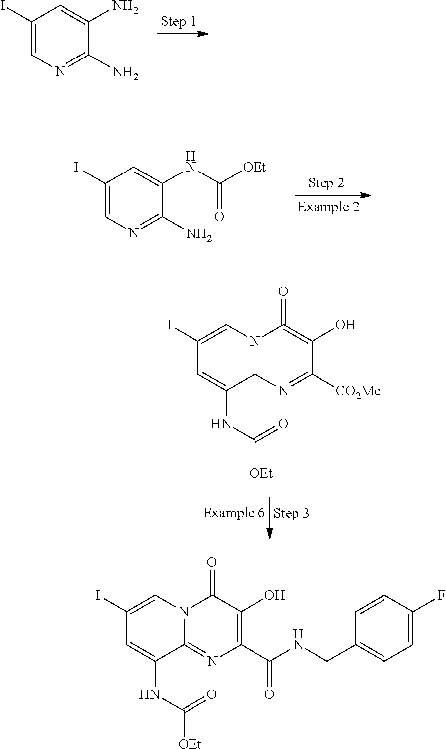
C1(I)=CN=C(N)C(N)=C1.C1(I)=CN=C(N)C(NC([OEt])=O)=C1.N12C(N=C([CO2Me])C(O)=C1=O)C(NC([OEt])=O)=CC(I)=C2.N12C(=NC(C(=O)NCC3=CC=C(F)C=C3)=C(O)C1=O)C(NC([OEt])=O)=CC(I)=C2
